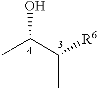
CC(C([R6])C)O
